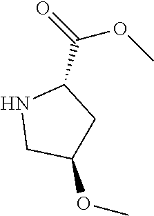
N1CC(OC)CC1C(=O)OC
